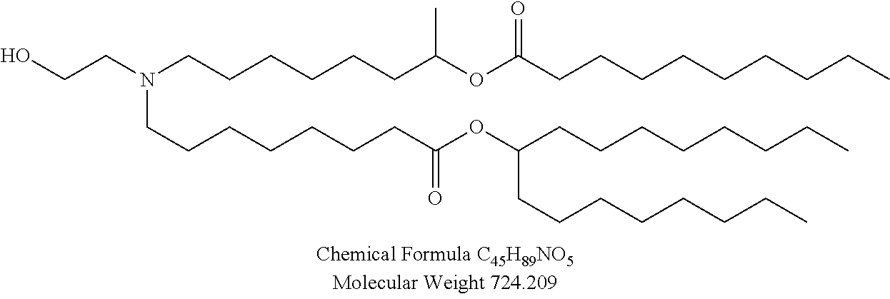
OCCN(CCCCCCC(OC(CCCCCCCCC)=O)C)CCCCCCCC(OC(CCCCCCCC)CCCCCCCC)=O
